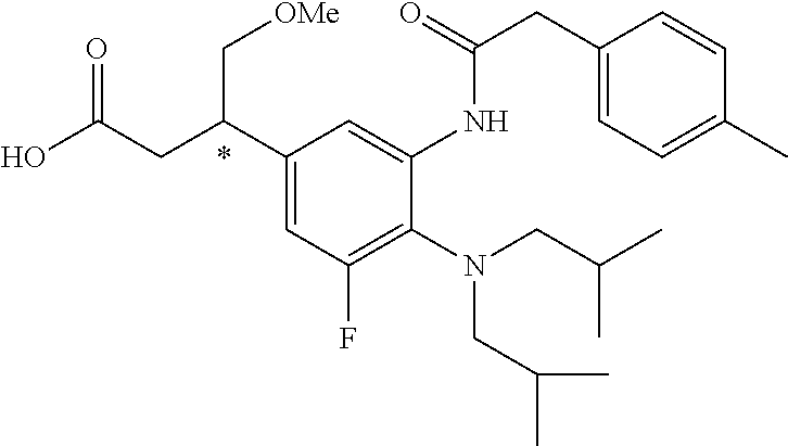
N(CC(C)C)(CC(C)C)C1=C(F)C=C(C(CC(O)=O)C[OMe])C=C1NC(=O)CC1=CC=C(C)C=C1
